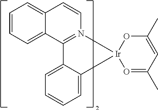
C1=CC=C2C(=C1)C=CN1=C2C2=CC=CC=C2[Ir]12O=C(C)C=C(C)O2
